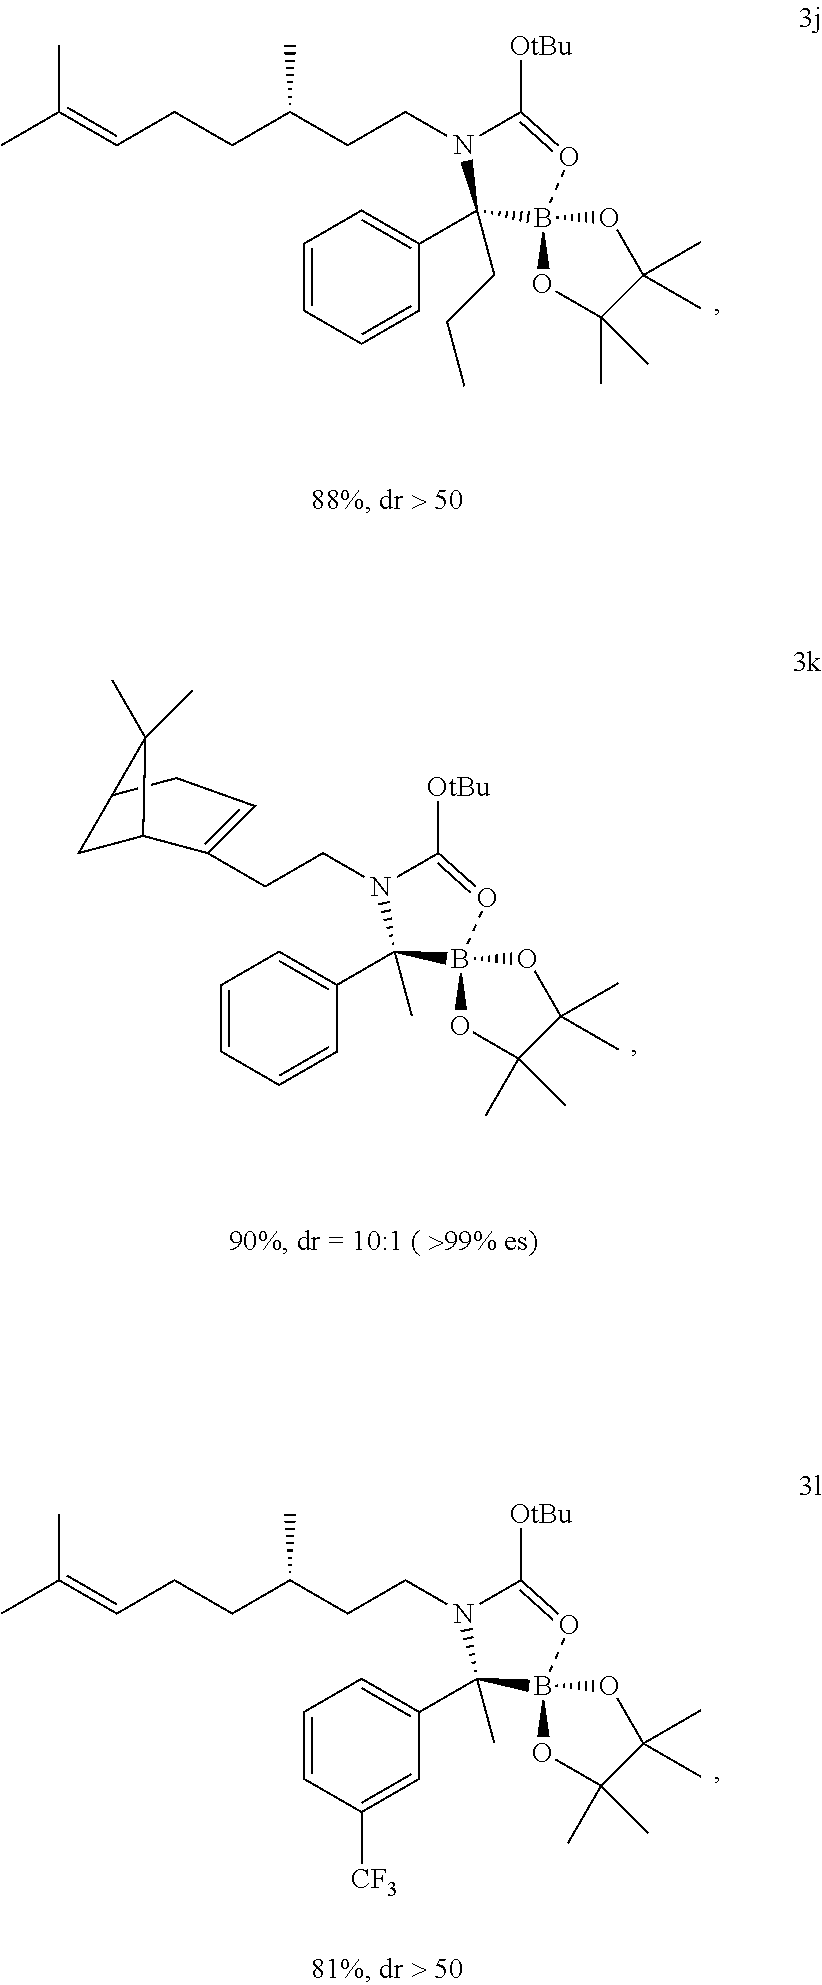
CC(=CCCC(CCN1C([OtBu])=OB2(C1(CCC)C1=CC=CC=C1)OC(C)(C)C(C)(C)O2)C)C.C1(CCN2C([OtBu])=OB3(C2(C)C2=CC=CC=C2)OC(C)(C)C(C)(C)O3)=CCC2CC1C2(C)C.CC(=CCCC(CCN1C([OtBu])=OB2(C1(C)C1=CC=CC([CF3])=C1)OC(C)(C)C(C)(C)O2)C)C
